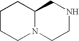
C12N(CCNC1)CCCC2
